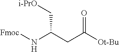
[Fmoc]NC(CC([Ot-Bu])=O)C[i-PrO]
